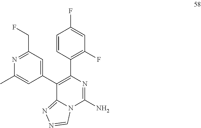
N1=C(CF)C=C(C2=C(C3=C(F)C=C(F)C=C3)N=C(N)N3C2=NN=C3)C=C1C
